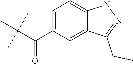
C1(C(C(C)(C)C)=O)=CC=C2C(=C1)C(CC)=NN2
